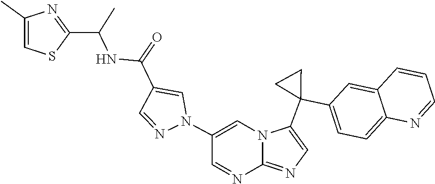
C12=NC=C(C3(C4=CC=C5C(=C4)C=CC=N5)CC3)N1C=C(N1C=C(C(=O)NC(C3=NC(C)=CS3)C)C=N1)C=N2
